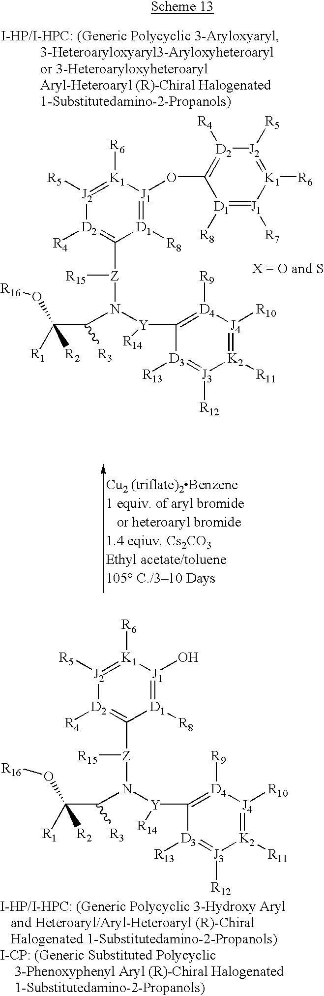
[J2]1([R5])=[K1]([R6])[J1](OC2=[D2]([R4])[J2]([R5])=[K1]([R6])[J1]([R7])=[D1]2[R8])=[D1]([R8])C([Z](N([Y](C2=[D4]([R9])[J4]([R10])=[K2]([R11])[J3]([R12])=[D3]2[R13])[R14])C(C([R2])([R1])O[R16])[R3])[R15])=[D2]1[R4].[J2]1([R5])=[K1]([R6])[J1](O)=[D1]([R8])C([Z](N([Y](C2=[D4]([R9])[J4]([R10])=[K2]([R11])[J3]([R12])=[D3]2[R13])[R14])C(C([R1])([R2])O[R16])[R3])[R15])=[D2]1[R4]
